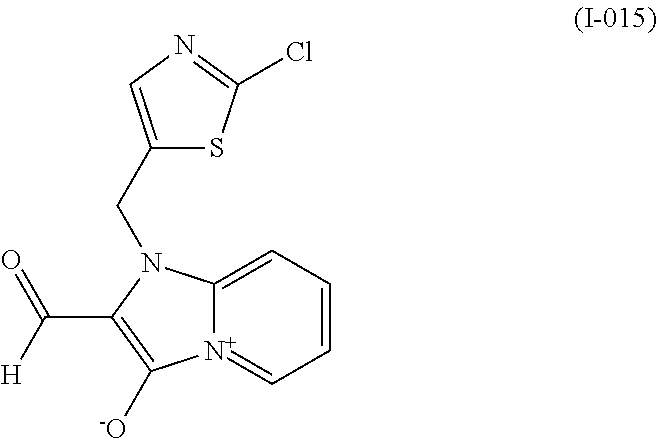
C12=CC=CC=[N+]1C([-O])=C(C([H])=O)N2CC1=CN=C(Cl)S1
